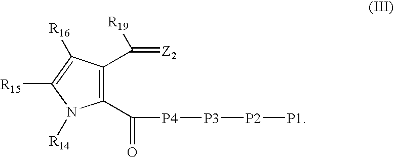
C1(C([P4][P3][P2][P1])=O)=C(C(=[Z2])[R19])C([R16])=C([R15])N1[R14]
